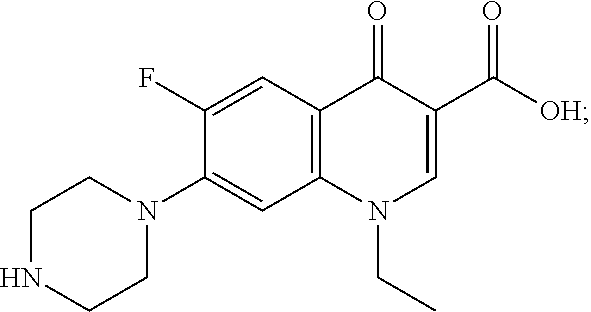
C1NCCN(C2=CC3=C(C=C2F)C(=O)C(C([OH])=O)=CN3CC)C1
